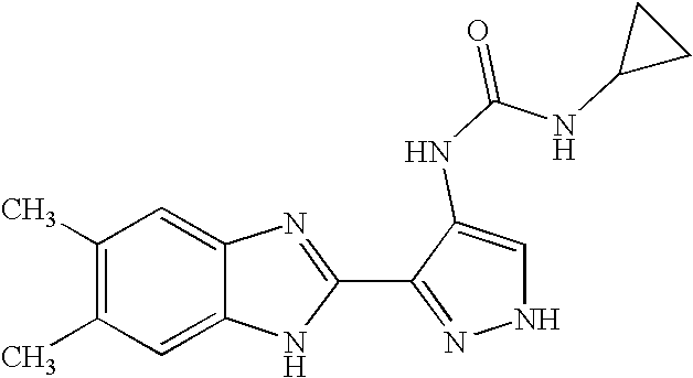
C1=C2C(=CC(C)=C1C)N=C(C1=NNC=C1NC(NC1CC1)=O)N2
